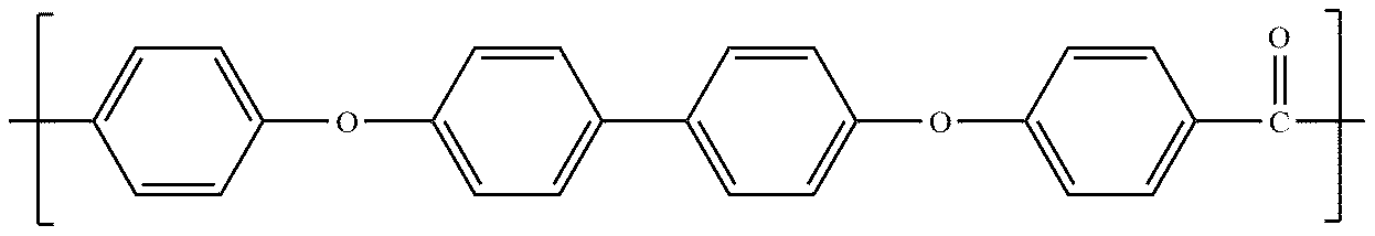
CC1=CC=C(OC2=CC=C(C3=CC=C(OC4=CC=C(C(C)=O)C=C4)C=C3)C=C2)C=C1
